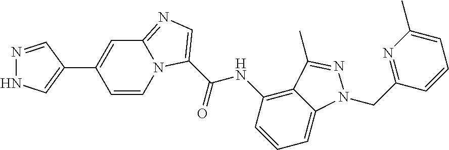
N1=CC(C2=CC3=NC=C(C(NC4=C5C(=CC=C4)N(CC4=NC(C)=CC=C4)N=C5C)=O)N3C=C2)=CN1
